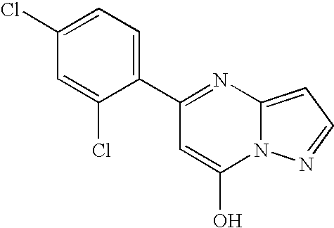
C1(C2=CC=C(Cl)C=C2Cl)=NC2=CC=NN2C(O)=C1
